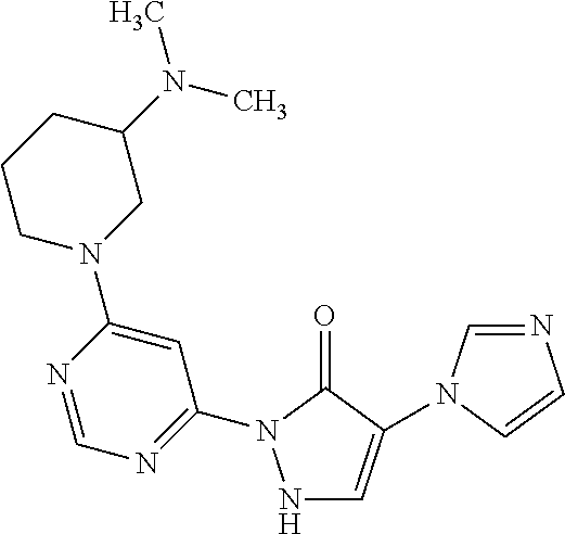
N1C=C(N2C=NC=C2)C(=O)N1C1=NC=NC(N2CC(N(C)C)CCC2)=C1
